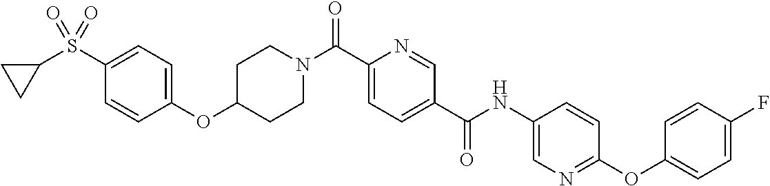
N(C(C1=CC=C(C(=O)N2CCC(OC3=CC=C(S(C4CC4)(=O)=O)C=C3)CC2)N=C1)=O)C1=CN=C(OC2=CC=C(F)C=C2)C=C1
